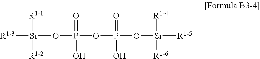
[R1-3][Si]([R1-1])([R1-2])OP(=O)(O)OP(=O)(O)O[Si]([R1-4])([R1-6])[R1-5]
